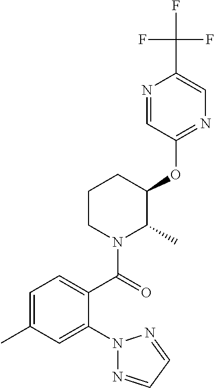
C1(OC2C(C)N(C(=O)C3=CC=C(C)C=C3N3N=CC=N3)CCC2)=NC=C(C(F)(F)F)N=C1
